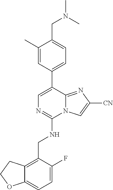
C12=CC=C(F)C(CNC3=NC=C(C4=CC=C(CN(C)C)C(C)=C4)C4=NC([CN])=CN34)=C1CCO2
